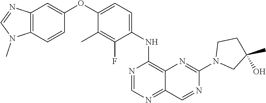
C12=C(C=CC(OC3=CC=C(NC4=C5C(=NC=N4)C=NC(N4CC(C)(O)CC4)=N5)C(F)=C3C)=C1)N(C)C=N2
